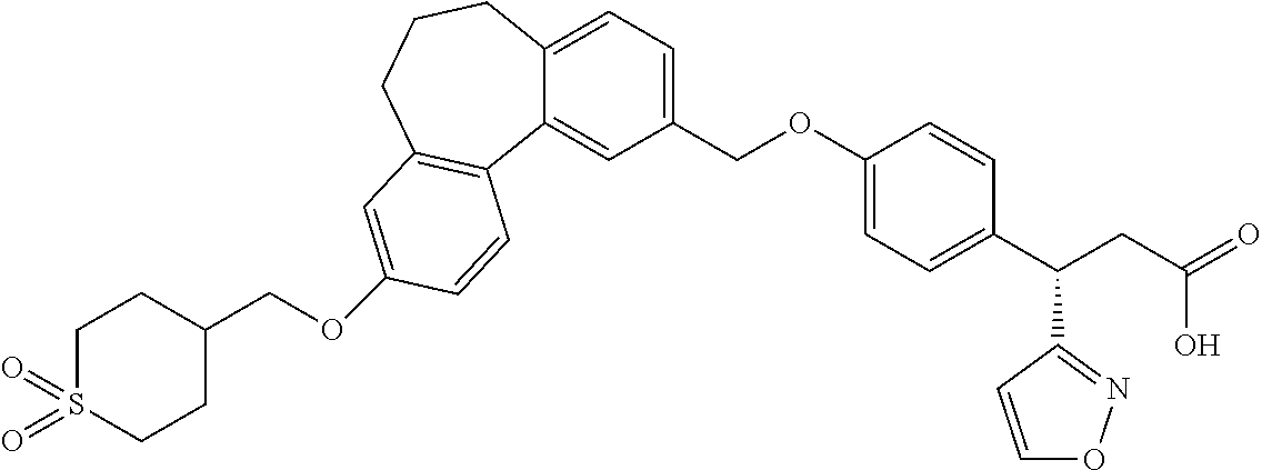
O(C1=CC2=C(C3=CC(COC4=CC=C(C(CC(O)=O)C5=NOC=C5)C=C4)=CC=C3CCC2)C=C1)CC1CCS(=O)(=O)CC1
